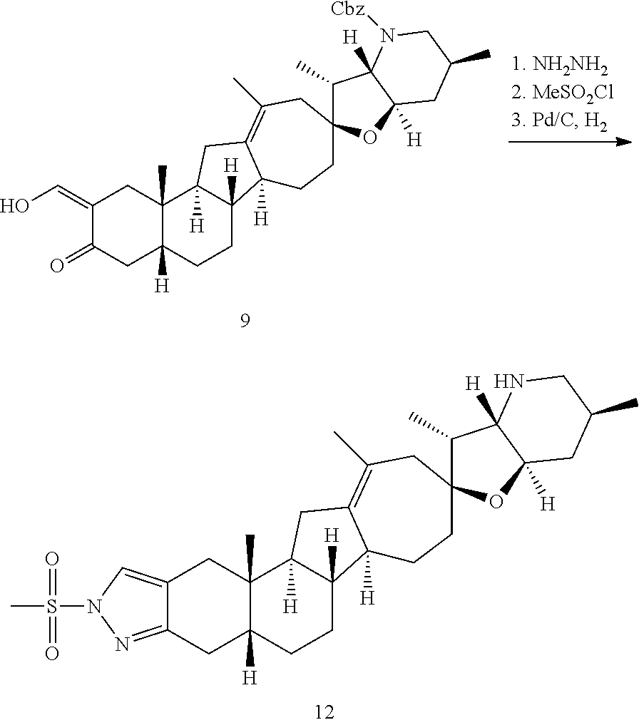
C1(=CO)C(=O)CC2([H])C(C)(C1)C1([H])C([H])(CC2)C2([H])C(=C(C)CC3(C(C)C4([H])C([H])(O3)CC(C)CN4[Cbz])CC2)C1.C12=CN(S(C)(=O)=O)N=C1CC1([H])C(C)(C2)C2([H])C([H])(CC1)C1([H])C(=C(C)CC3(C(C)C4([H])C([H])(O3)CC(C)CN4)CC1)C2
